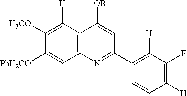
C12=C(C([H])=C([H3CO])C([PhH2CO])=C1)C([OR])=CC(C1=C([H])C(F)=C([H])C=C1)=N2
